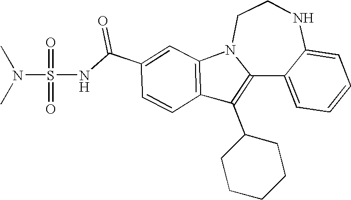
C1(C(NS(N(C)C)(=O)=O)=O)=CC2=C(C=C1)C(C1CCCCC1)=C1N2CCNC2=CC=CC=C12
